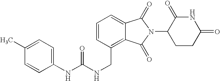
C(C1=C2C(=CC=C1)C(=O)N(C1CCC(=O)NC1=O)C2=O)NC(NC1=CC=C(C)C=C1)=O
